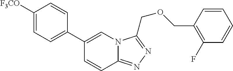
C1([F3CO])=CC=C(C2=CN3C(=NN=C3COCC3=C(F)C=CC=C3)C=C2)C=C1
